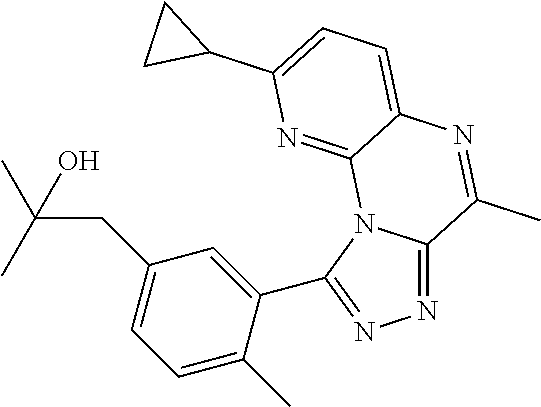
N1=C2N(C(C3=CC(CC(C)(C)O)=CC=C3C)=N1)C1=NC(C3CC3)=CC=C1N=C2C
